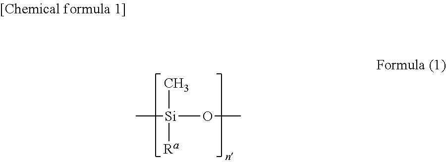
C[Si](OC)(C)[Ra]
